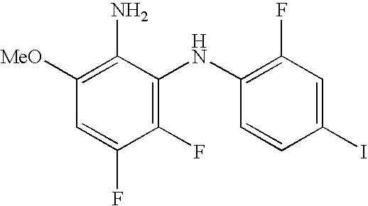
C1(F)=C(NC2=C(F)C=C(I)C=C2)C(N)=C([MeO])C=C1F
